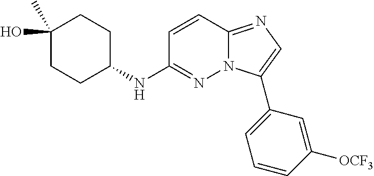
C1(O)(C)CCC(NC2=NN3C(=NC=C3C3=CC=CC([OCF3])=C3)C=C2)CC1
